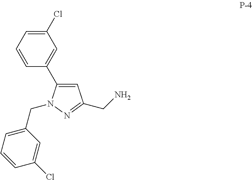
C1=C(C2=CC(Cl)=CC=C2)N(CC2=CC=CC(Cl)=C2)N=C1CN
